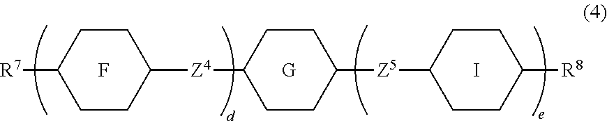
C1CC([R7])CCC1[Z4]C1CCC([Z5]C2CCC([R8])CC2)CC1.[G].F.I
